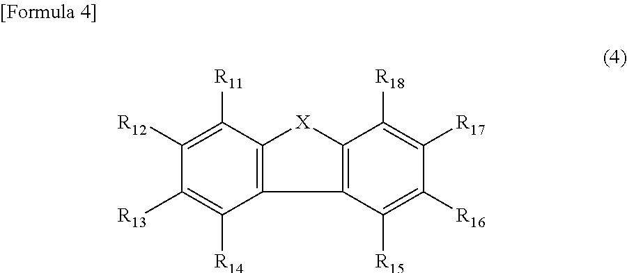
C12=C([X]C3=C1C([R14])=C([R13])C([R12])=C3[R11])C([R18])=C([R17])C([R16])=C2[R15]
